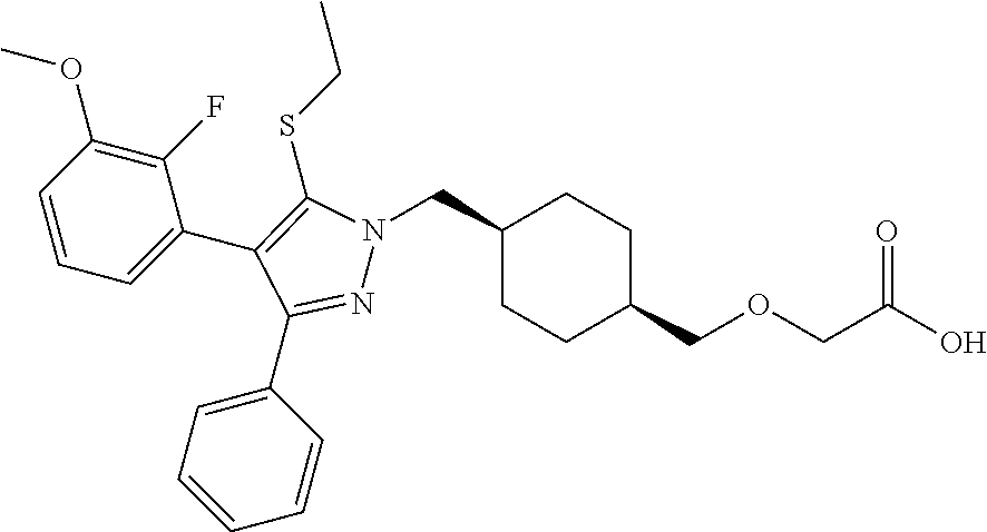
C1(CN2N=C(C3=CC=CC=C3)C(C3=CC=CC(OC)=C3F)=C2SCC)CCC(COCC(O)=O)CC1
